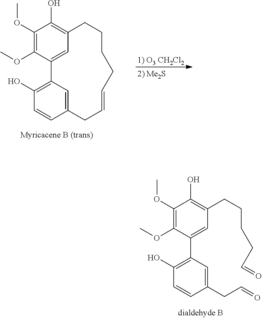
C1(OC)=C(OC)C2=CC(=C1O)CCCCC=CCC1=CC2=C(O)C=C1.[1) O3 CH2Cl2].C1(OC)=C(OC)C(C2=C(O)C=CC(CC=O)=C2)=CC(CCCCC=O)=C1O
